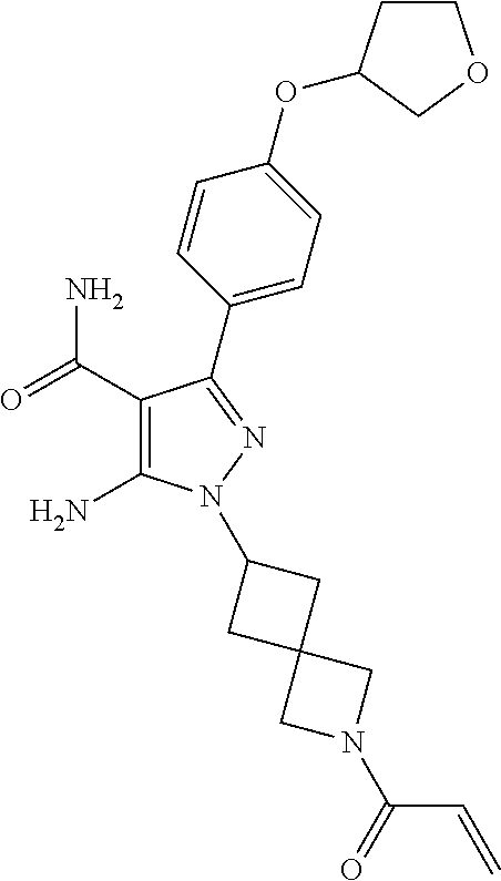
C1(C(=O)N)=C(N)N(C2CC3(C2)CN(C(=O)C=C)C3)N=C1C1=CC=C(OC2CCOC2)C=C1
